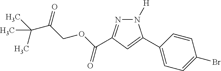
N1([H])N=C(C(OCC(C(C)(C)C)=O)=O)C=C1C1=CC=C(Br)C=C1
